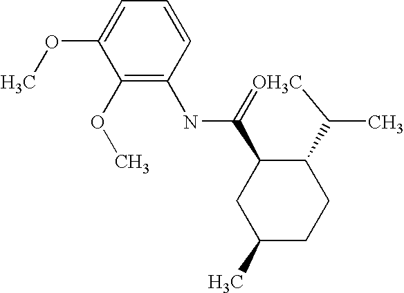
C1=C(OC)C(OC)=C(NC2=[OH3C]C(C)C3C2CC(C)CC3)C=C1
